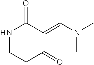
N1CCC(=O)C(=CN(C)C)C1=O
